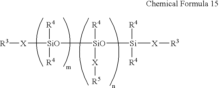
[X]([R3])[SiO]([R4])([R4])[SiO]([Si]([R4])([R4])[X][R3])([R4])[X][R5]
